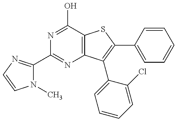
N1(C)C(C2=NC3=C(C(O)=N2)SC(C2=CC=CC=C2)=C3C2=CC=CC=C2Cl)=NC=C1
